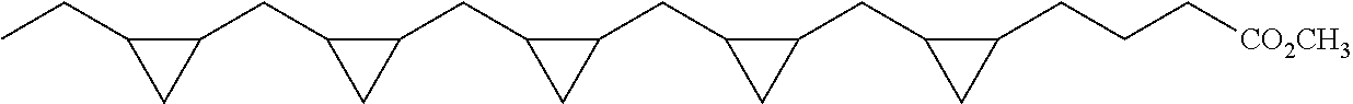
CCC1CC1CC1CC1CC1CC1CC1CC1CC1CC1CCC[CO2CH3]
